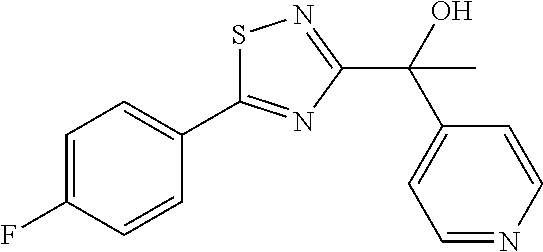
C1=C(F)C=CC(C2=NC(C(O)(C3=CC=NC=C3)C)=NS2)=C1
